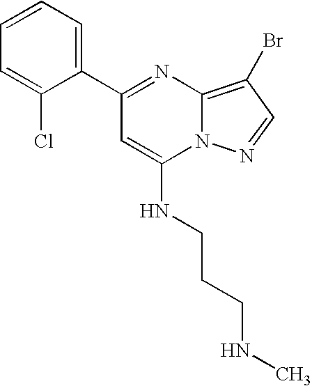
C12=C(Br)C=NN1C(NCCCNC)=CC(C1=CC=CC=C1Cl)=N2
